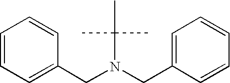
C1=CC=C(CN(CC2=CC=CC=C2)C(C)(C)C)C=C1
